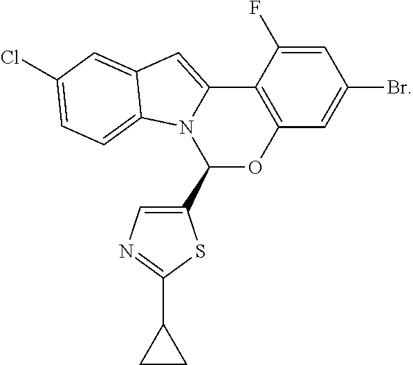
C1=C(F)C2=C(OC(C3=CN=C(C4CC4)S3)N3C2=CC2=CC(Cl)=CC=C32)C=C1Br
